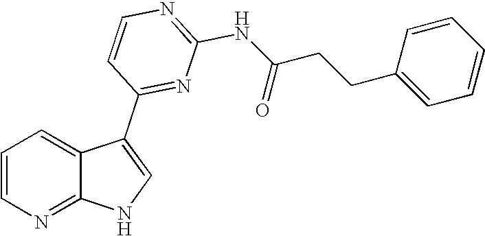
C1=CN=C2C(=C1)C(C1=NC(NC(CCC3=CC=CC=C3)=O)=NC=C1)=CN2
